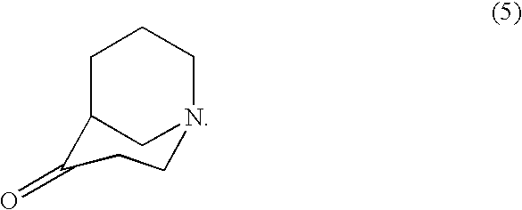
O=C1C2CCCN(C2)CC1
